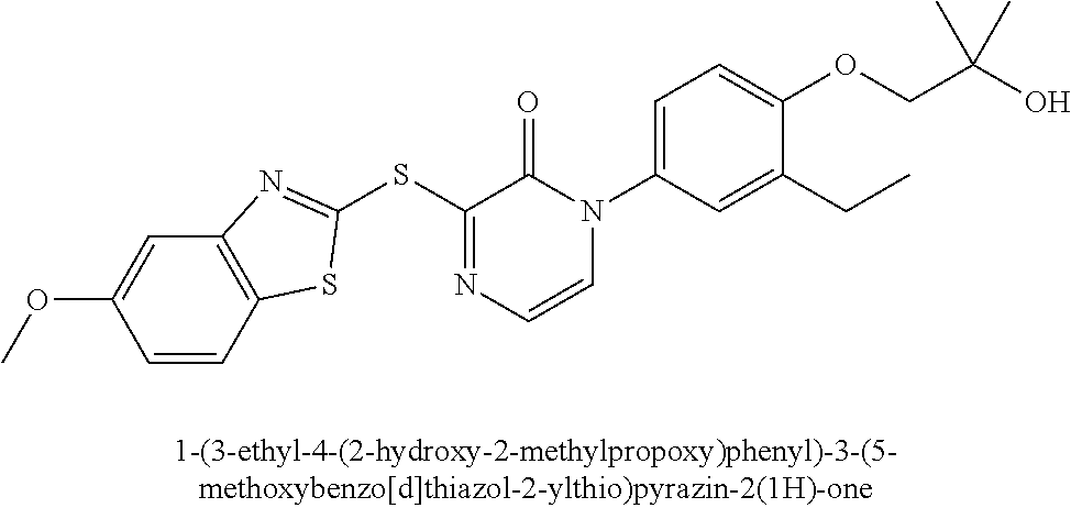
C1=CC2=C(C=C1OC)N=C(SC1=NC=CN(C3=CC=C(OCC(O)(C)C)C(CC)=C3)C1=O)S2
